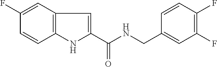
C1(F)=CC2=C(C=C1)NC(C(NCC1=CC(F)=C(F)C=C1)=O)=C2
